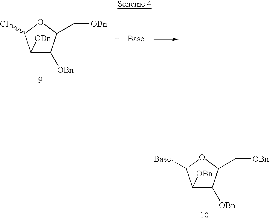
C1([OBn])C([OBn])C(C[OBn])OC1Cl.C1([OBn])C([OBn])C(C[OBn])OC1[Base]
